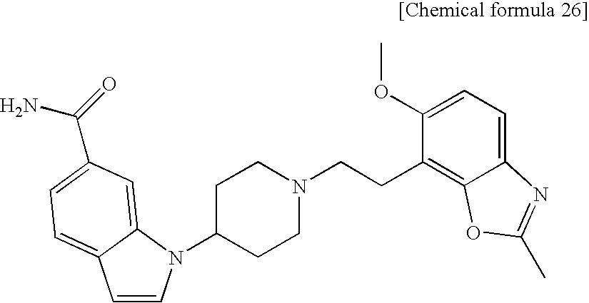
C1=CN(C2CCN(CCC3=C4C(=CC=C3OC)N=C(C)O4)CC2)C2=CC(C(N)=O)=CC=C12
